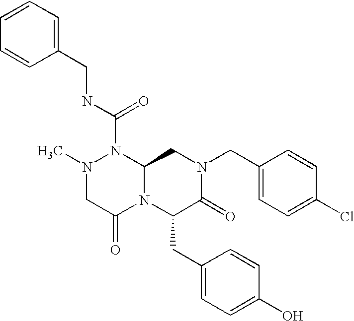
N1(C(NCC2=CC=CC=C2)=O)N(C)CC(=O)N2C1CN(CC1=CC=C(Cl)C=C1)C(=O)C2CC1=CC=C(O)C=C1
